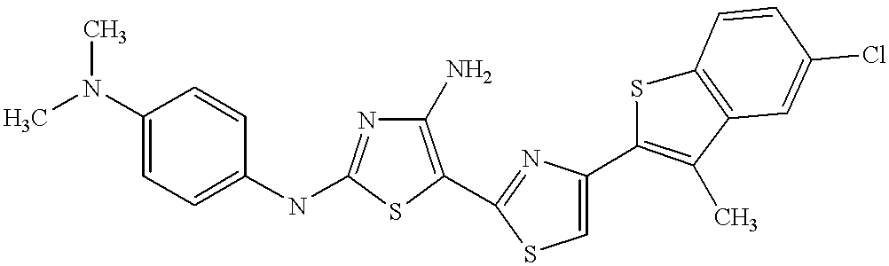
C1(N)=C(C2=NC(C3=C(C)C4=C(S3)C=CC(Cl)=C4)=CS2)SC(NC2=CC=C(N(C)C)C=C2)=N1
